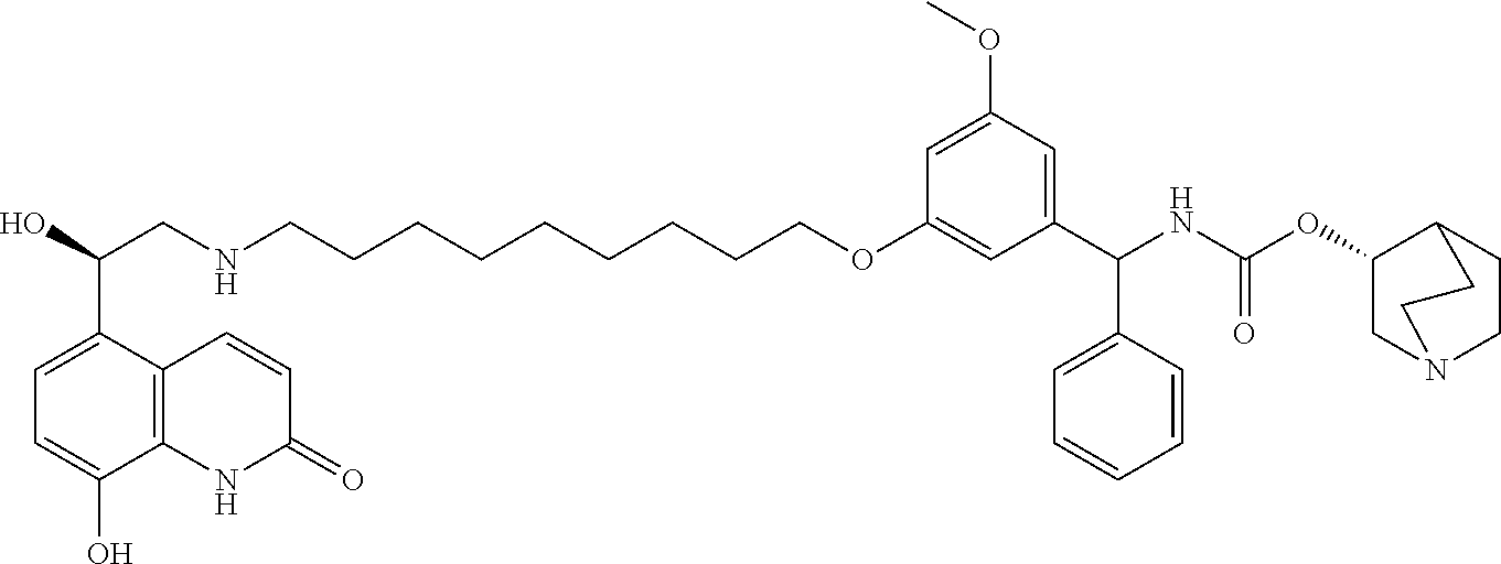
OC(CNCCCCCCCCCOC1=CC(C(NC(OC2CN3CCC2CC3)=O)C2=CC=CC=C2)=CC(OC)=C1)C1=CC=C(O)C2=C1C=CC(=O)N2
